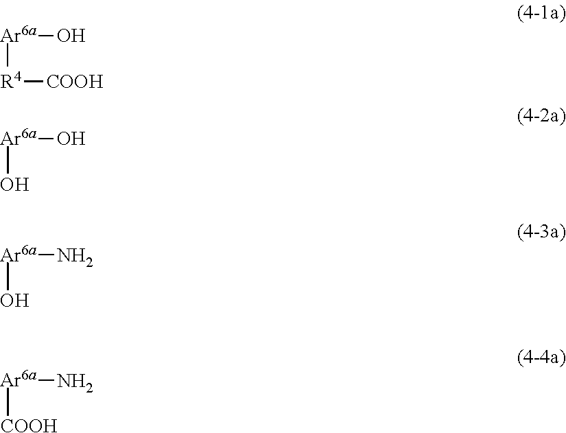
[Ar6a](O)[R4][COOH].[Ar6a](O)O.[Ar6a](N)O.[Ar6a](N)[COOH]
